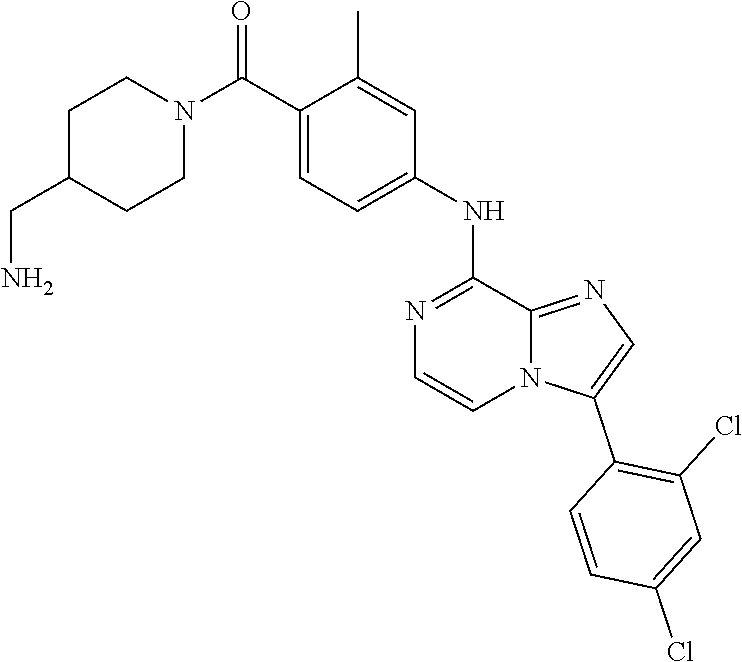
C1(C)=CC(NC2=NC=CN3C2=NC=C3C2=C(Cl)C=C(Cl)C=C2)=CC=C1C(N1CCC(CN)CC1)=O
